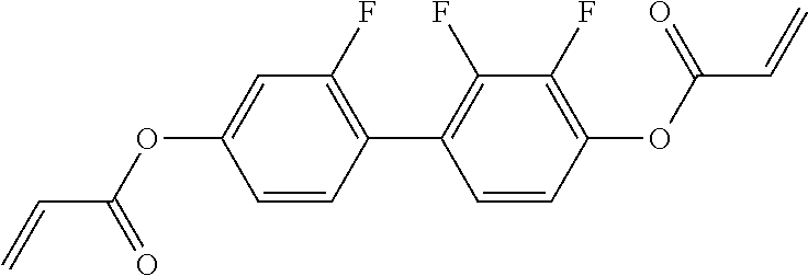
C1=C(OC(C=C)=O)C=CC(C2=C(F)C(F)=C(OC(=O)C=C)C=C2)=C1F
